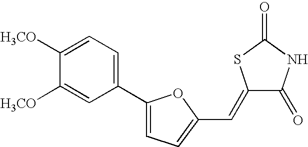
C1(C2=CC=C(C=C3C(=O)NC(=O)S3)O2)=CC=C([H3CO])C([H3CO])=C1
